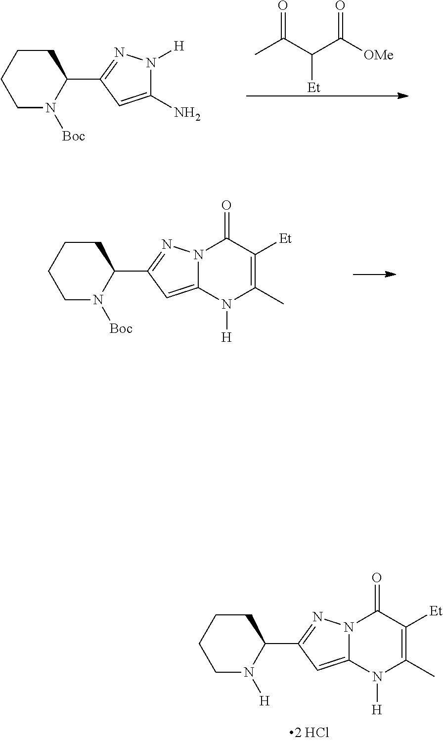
CC(C(C([OMe])=O)[Et])=O.N1([Boc])C(C2=NN([H])C(N)=C2)CCCC1.N1([Boc])C(C2=NN3C(=C2)N([H])C(C)=C([Et])C3=O)CCCC1.N1([H])C(C2=NN3C(=C2)N([H])C(C)=C([Et])C3=O)CCCC1
